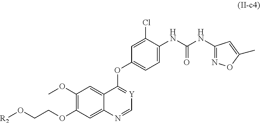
C1(OC)=C(OCCO[R2])C=C2C(=C1)C(OC1=CC=C(NC(NC3=NOC(C)=C3)=O)C(Cl)=C1)=[Y]C=N2
